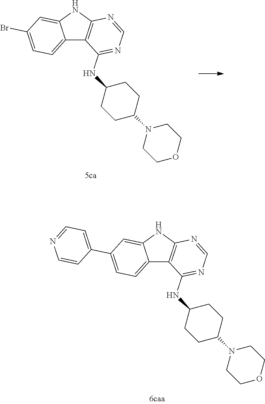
N1(C2CCC(NC3=NC=NC4=C3C3=CC=C(C5=CC=NC=C5)C=C3N4)CC2)CCOCC1.N1(C2CCC(NC3=NC=NC4=C3C3=CC=C(Br)C=C3N4)CC2)CCOCC1
